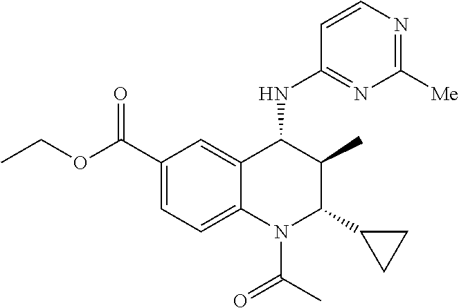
C1(C(OCC)=O)=CC=C2C(=C1)C(NC1=NC([Me])=NC=C1)C(C)C(C1CC1)N2C(C)=O
